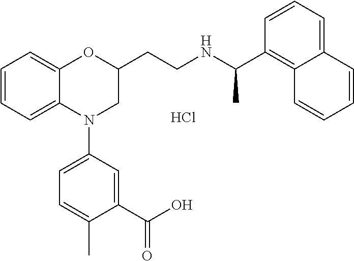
C1=CC=C2C(=C1)N(C1=CC=C(C)C(C(=O)O)=C1)CC(CCNC(C1=C3C(=CC=C1)C=CC=C3)C)O2.Cl
